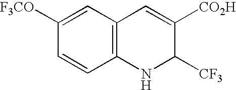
C1([F3CO])=CC2=C(C=C1)NC([CF3])C([CO2H])=C2
